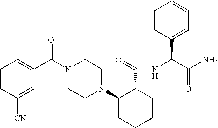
C1([CN])=CC(C(N2CCN(C3CCCCC3C(NC(C(N)=O)C3=CC=CC=C3)=O)CC2)=O)=CC=C1
